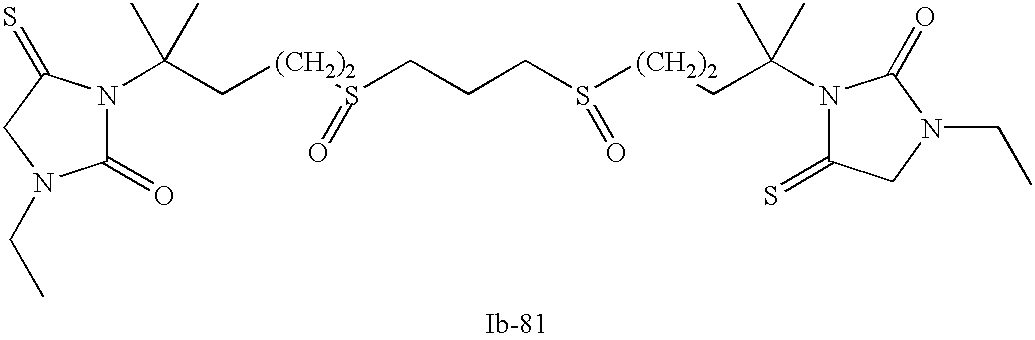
C(C[(CH2)2]S(CCCS([(CH2)2]CC(C)(C)N1C(=S)CN(CC)C1=O)=O)=O)(C)(C)N1C(=O)N(CC)CC1=S
